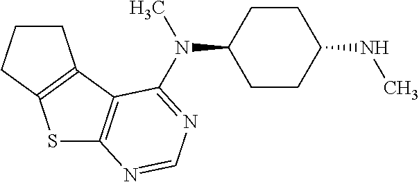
C1CCC2=C1C1=C(S2)N=CN=C1N(C)C1CCC(NC)CC1
